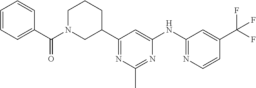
C1=C(C(N2CC(C3=NC(C)=NC(NC4=NC=CC(C(F)(F)F)=C4)=C3)CCC2)=O)C=CC=C1
